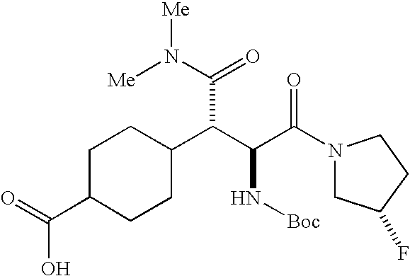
C1C(C(=O)O)CCC(C(C(C(N2CC(F)CC2)=O)N[Boc])C(N([Me])[Me])=O)C1
